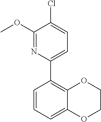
C1(OC)=NC(C2=C3C(=CC=C2)OCCO3)=CC=C1Cl
